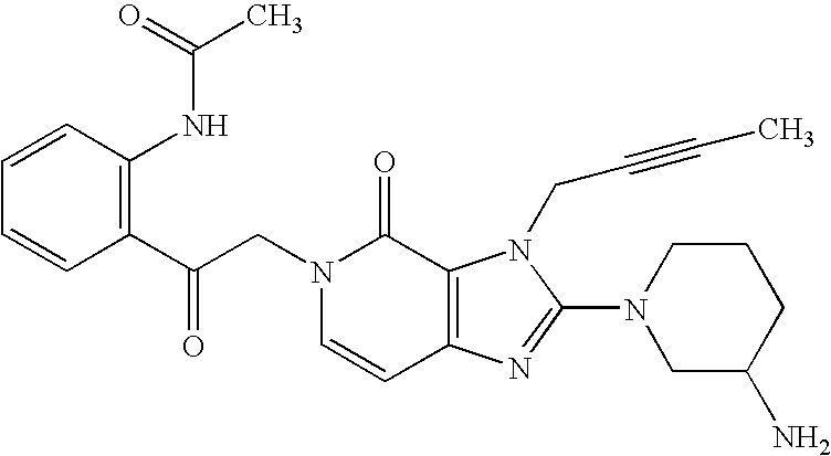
C(N1C=CC2=C(C1=O)N(CC#CC)C(N1CC(N)CCC1)=N2)C(C1=C(NC(C)=O)C=CC=C1)=O
